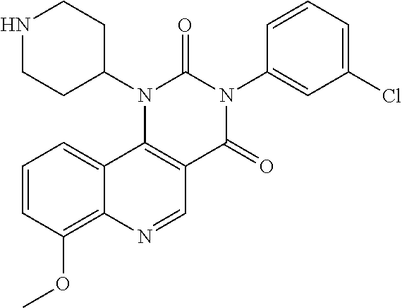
C1=CC(OC)=C2C(=C1)C1=C(C=N2)C(=O)N(C2=CC(Cl)=CC=C2)C(=O)N1C1CCNCC1
